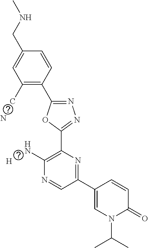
C1(C)=C(C2=NN=C(C3=C(N)N=CC(C4=CN(C(C)C)C(=O)C=C4)=N3)O2)C=CC(CNC)=C1.[H].N
